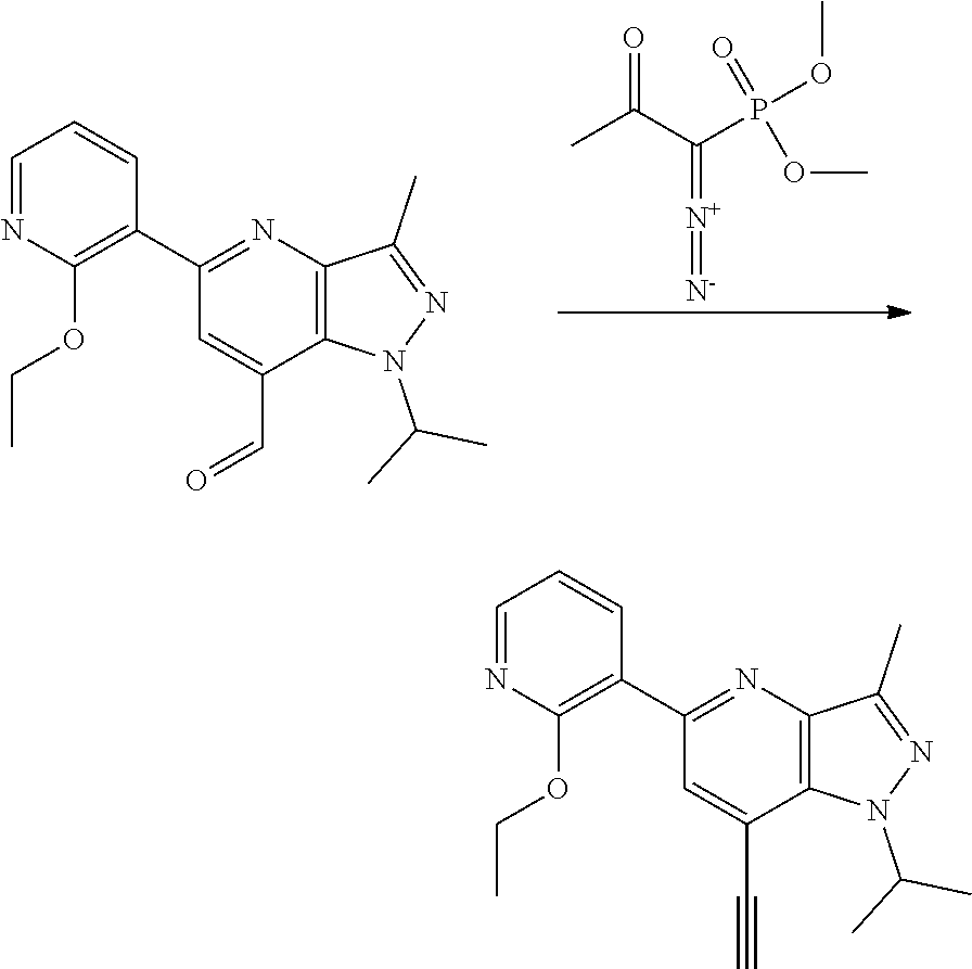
C1(C2=C(OCC)N=CC=C2)=NC2=C(C(C=O)=C1)N(C(C)C)N=C2C.CC(C(P(OC)(OC)=O)=[N+]=[N-])=O.C1(C2=C(OCC)N=CC=C2)=NC2=C(C(C#C)=C1)N(C(C)C)N=C2C
